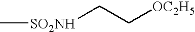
[SO2NH](CC[OC2H5])C
